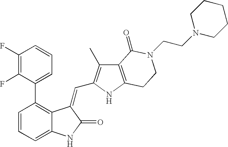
C1=CC(C2=CC=CC(F)=C2F)=C2C(=C1)NC(=O)C2=CC1=C(C)C2=C(N1)CCN(CCN1CCCCC1)C2=O
